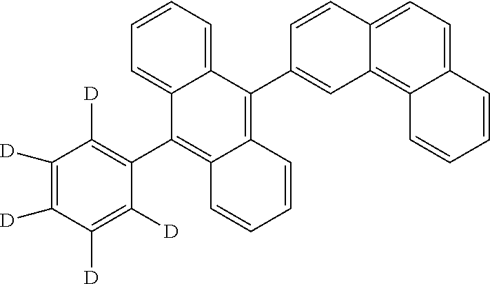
C12=CC=CC=C1C(C1=C([D])C([D])=C([D])C([D])=C1[D])=C1C(=C2C2=CC3=C4C(=CC=C3C=C2)C=CC=C4)C=CC=C1
